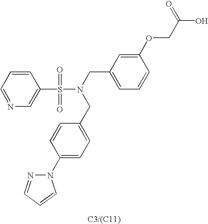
C1=NC=C(S(=O)(=O)N(CC2=CC=CC(OCC(O)=O)=C2)CC2=CC=C(N3N=CC=C3)C=C2)C=C1
